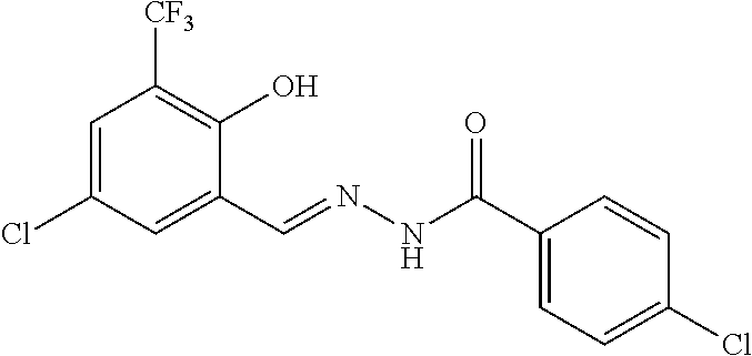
C1=C(Cl)C=C(C=NNC(C2=CC=C(Cl)C=C2)=O)C(O)=C1[CF3]
